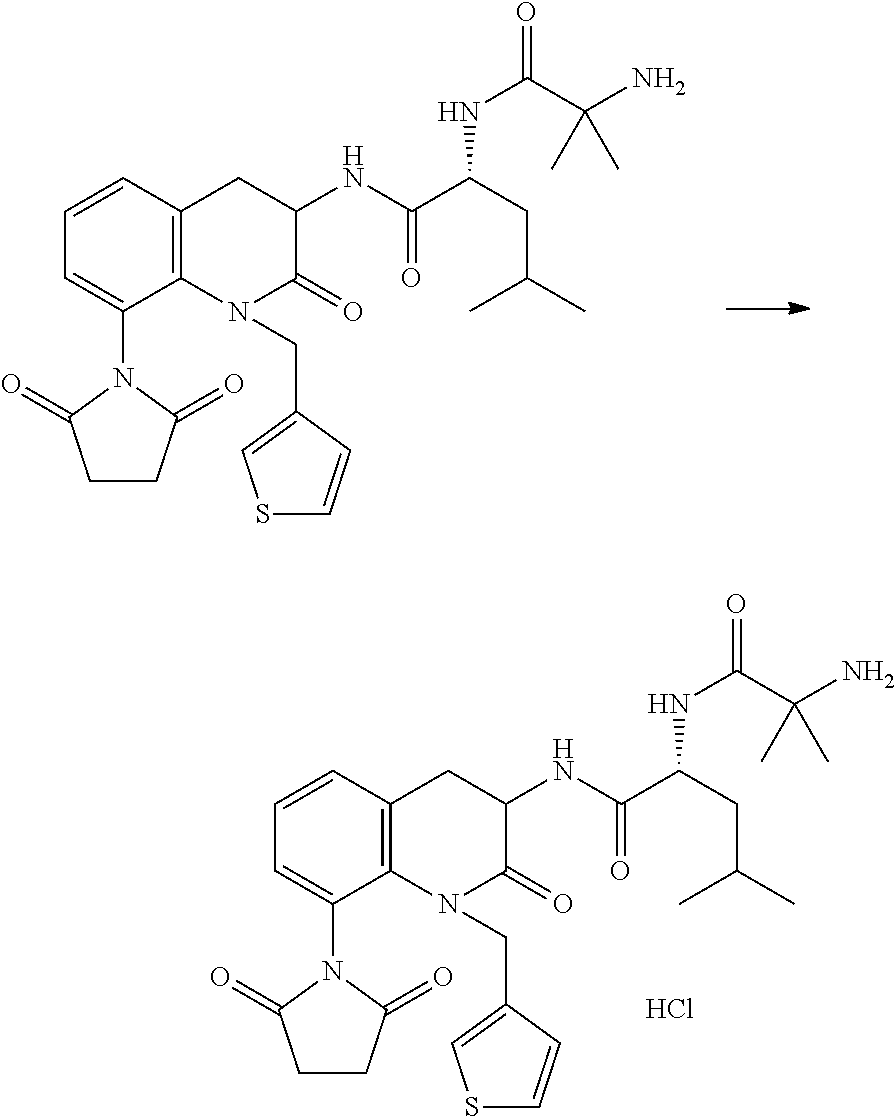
N(C(C(CC(C)C)NC(C(C)(N)C)=O)=O)C1C(=O)N(CC2=CSC=C2)C2=C(C1)C=CC=C2N1C(=O)CCC1=O.N(C(C(CC(C)C)NC(C(C)(N)C)=O)=O)C1C(=O)N(CC2=CSC=C2)C2=C(C1)C=CC=C2N1C(=O)CCC1=O.Cl
